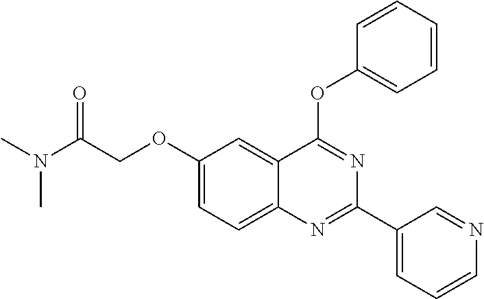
O(C1=CC=C2C(=C1)C(OC1=CC=CC=C1)=NC(C1=CC=CN=C1)=N2)CC(N(C)C)=O
